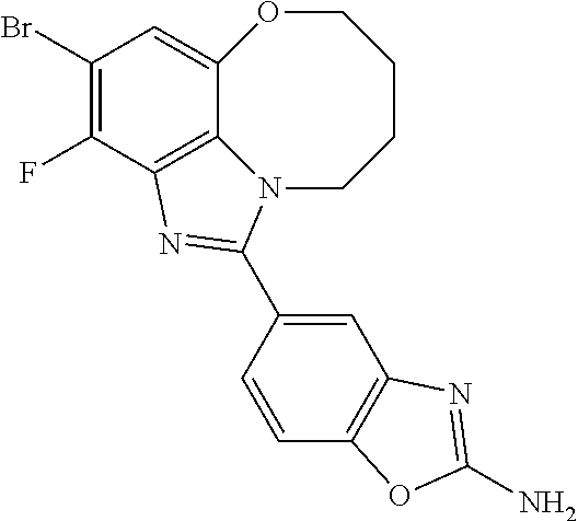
C1(Br)=C(F)C2=C3C(=C1)OCCCCN3C(C1=CC3=C(C=C1)OC(N)=N3)=N2
